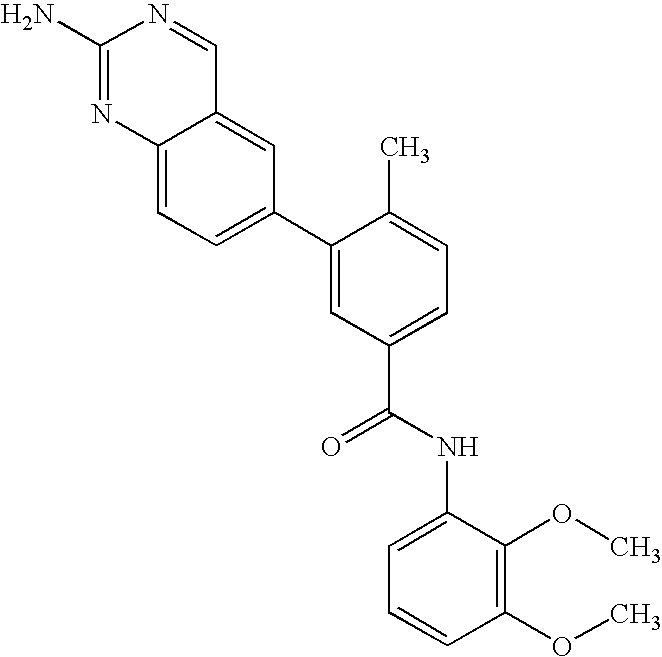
C12=CC(C3=CC(C(NC4=CC=CC(OC)=C4OC)=O)=CC=C3C)=CC=C1N=C(N)N=C2
